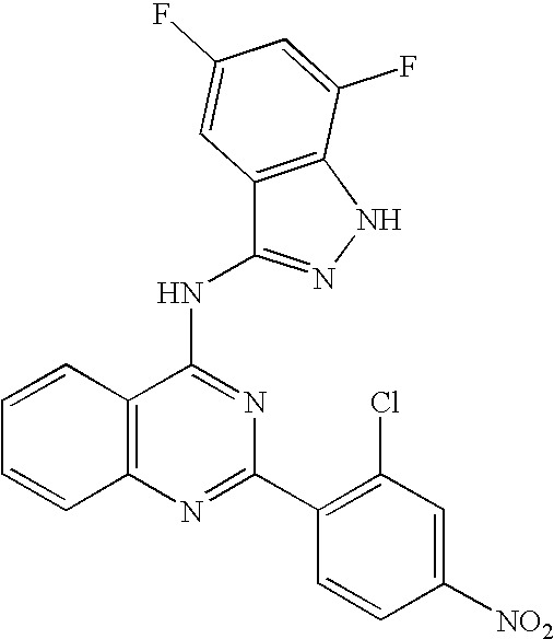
C12=C(N=C(C3=C(Cl)C=C([NO2])C=C3)N=C1NC1=NNC3=C1C=C(F)C=C3F)C=CC=C2
